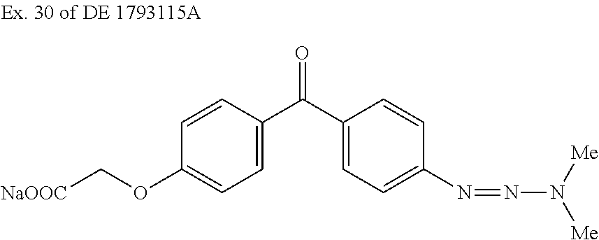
C1=CC(C(C2=CC=C(N=NN([Me])[Me])C=C2)=O)=CC=C1OC[NaOOC]
